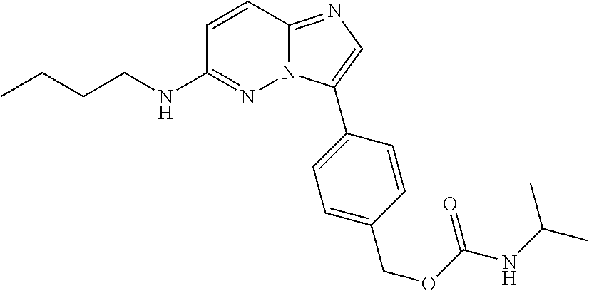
C1=CC2=NC=C(C3=CC=C(COC(=O)NC(C)C)C=C3)N2N=C1NCCCC
